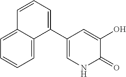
C1=C2C(=CC=C1)C(C1=CNC(=O)C(O)=C1)=CC=C2
